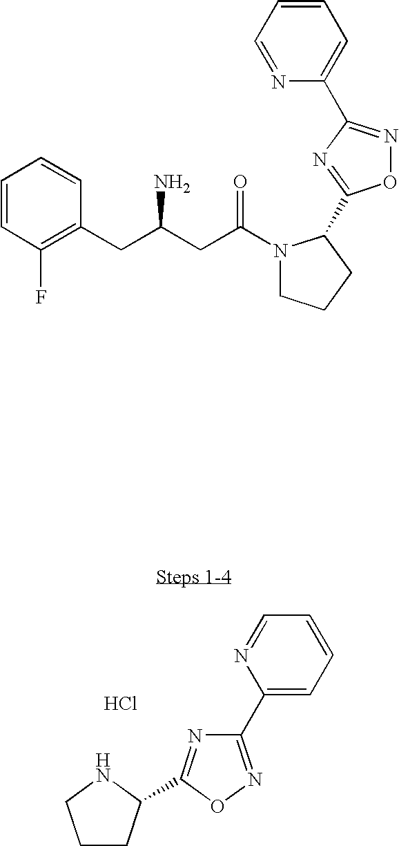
C1=CC(F)=C(CC(CC(N2CCCC2C2=NC(C3=CC=CC=N3)=NO2)=O)N)C=C1.C1CC(C2=NC(C3=CC=CC=N3)=NO2)NC1.Cl
